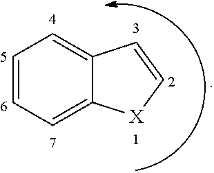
C1=CC=C2C(=C1)C=C[X]2
